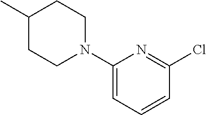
C1(C)CCN(C2=CC=CC(Cl)=N2)CC1
